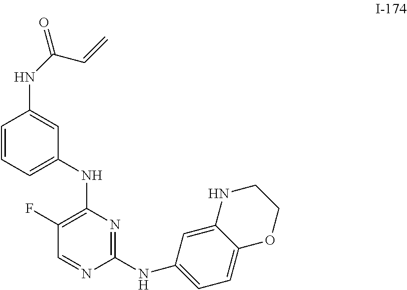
C1(NC2=CC=C3C(=C2)NCCO3)=NC(NC2=CC=CC(NC(=O)C=C)=C2)=C(F)C=N1
